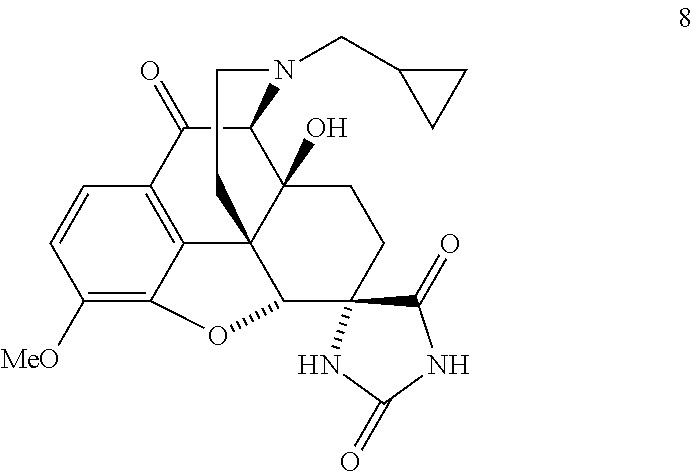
C1([MeO])=C2C3=C(C=C1)C(=O)C1C4(O)C3(C(C3(CC4)C(=O)NC(=O)N3)O2)CCN1CC1CC1
